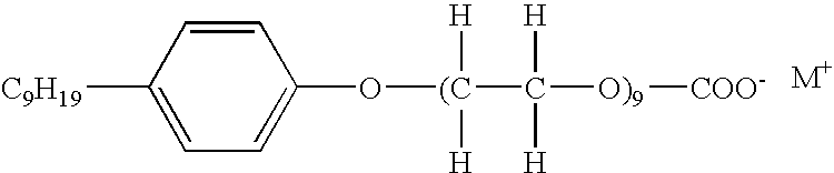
C1=CC([C9H19])=CC=C1O[(C](C([O)9][COO-])([H])[H])([H])[H]
